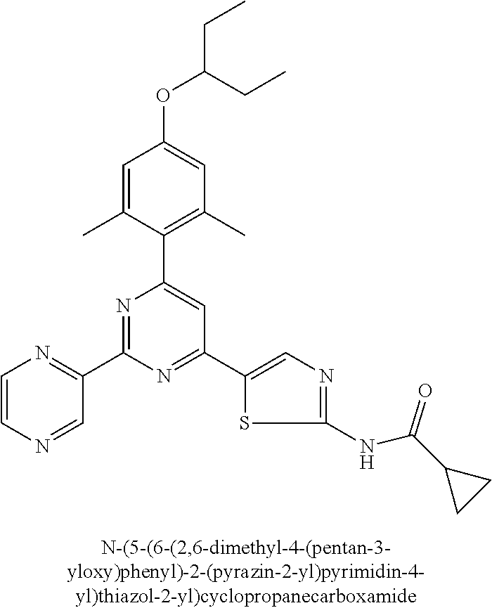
C1=C(C)C(C2=CC(C3=CN=C(NC(C4CC4)=O)S3)=NC(C3=NC=CN=C3)=N2)=C(C)C=C1OC(CC)CC
